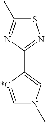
C1(C2=CN(C)C=[*C]2)=NSC(C)=N1
